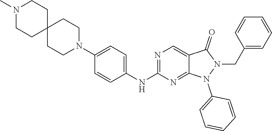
N1(C)CCC2(CC1)CCN(C1=CC=C(NC3=NC=C4C(=N3)N(C3=CC=CC=C3)N(CC3=CC=CC=C3)C4=O)C=C1)CC2
